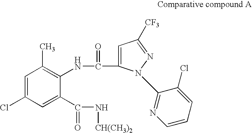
C1=C(C(N[CH(CH3)2])=O)C(NC(=O)C2=CC([CF3])=NN2C2=NC=CC=C2Cl)=C(C)C=C1Cl
